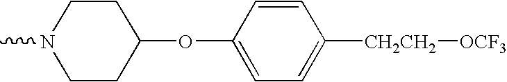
CN1CCC(OC2=CC=C([CH2CH2][OCF3])C=C2)CC1
